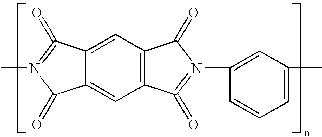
C12=CC3=C(C=C1C(=O)N(C)=C2=O)C(=O)=N(C1=CC(C)=CC=C1)C3=O
